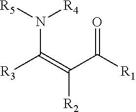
N(C(=C(C(=O)[R1])[R2])[R3])([R4])[R5]
